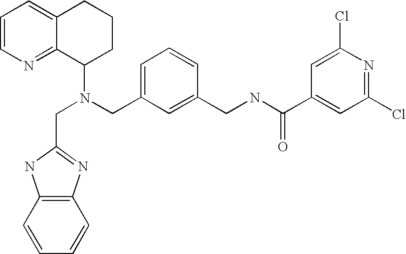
N(CC1=CC=CC(CNC(C2=CC(Cl)=NC(Cl)=C2)=O)=C1)(C1CCCC2=CC=CN=C12)CC1=NC2=C(C=CC=C2)N1
